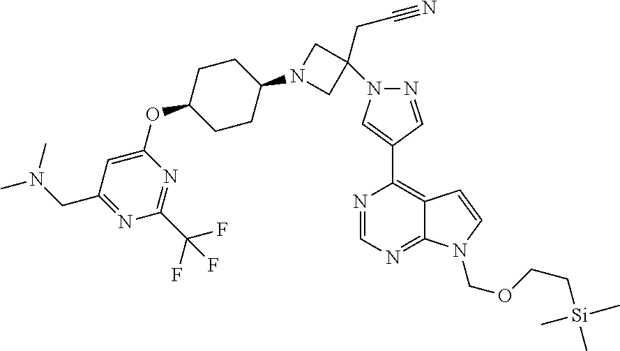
N1=CN=C2C(=C1C1=CN(C3(CC#N)CN(C4CCC(OC5=CC(CN(C)C)=NC(C(F)(F)F)=N5)CC4)C3)N=C1)C=CN2COCC[Si](C)(C)C
